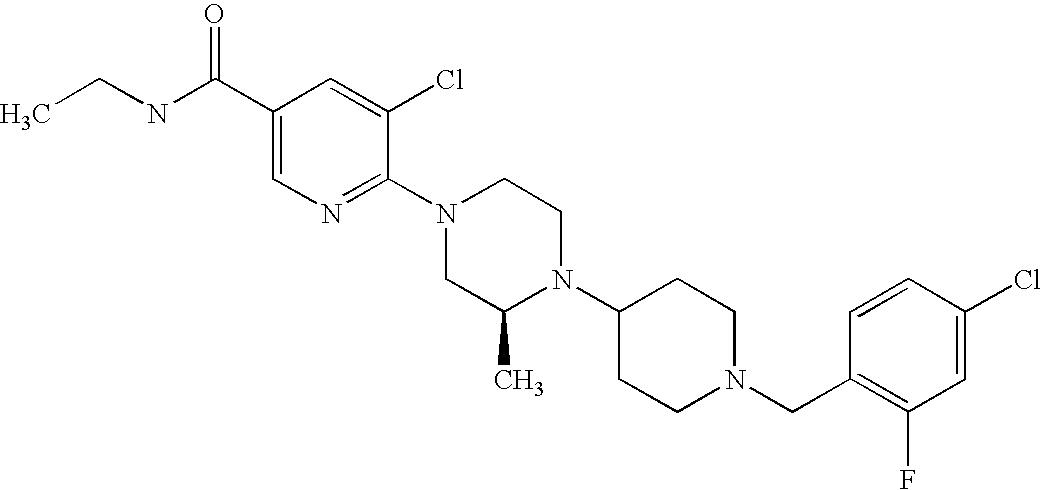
C1(Cl)=CC(F)=C(CN2CCC(N3C(C)CN(C4=NC=C(C(NCC)=O)C=C4Cl)CC3)CC2)C=C1
